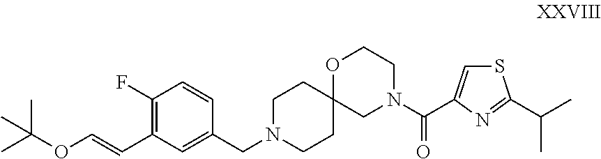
O1C2(CN(C(C3=CSC(C(C)C)=N3)=O)CC1)CCN(CC1=CC(C=COC(C)(C)C)=C(F)C=C1)CC2
